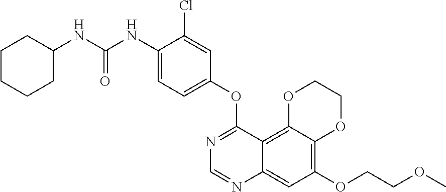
C12=C(OCCOC)C=C3C(=C1OCCO2)C(OC1=CC=C(NC(NC2CCCCC2)=O)C(Cl)=C1)=NC=N3
